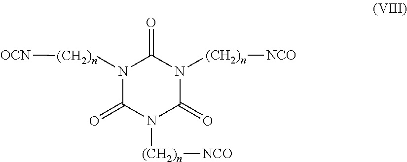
N1([(CH2)n][OCN])C(=O)N([(CH2)n][NCO])C(=O)N([(CH2)n][NCO])C1=O
